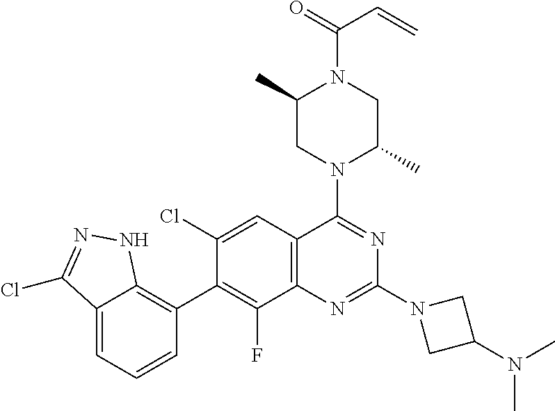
C12=CC=CC(C3=C(F)C4=C(C=C3Cl)C(N3C(C)CN(C(=O)C=C)C(C)C3)=NC(N3CC(N(C)C)C3)=N4)=C1NN=C2Cl
